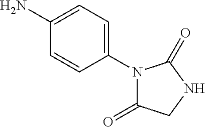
C1(N2C(=O)CNC2=O)=CC=C(N)C=C1
